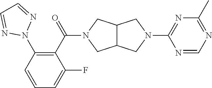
C1(N2N=CC=N2)=C(C(N2CC3C(C2)CN(C2=NC(C)=NC=N2)C3)=O)C(F)=CC=C1
